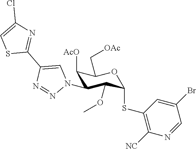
C1([AcO])C(N2C=C(C3=NC(Cl)=CS3)N=N2)C(OC)C(SC2=C([NC])N=CC(Br)=C2)OC1C[OAc]
